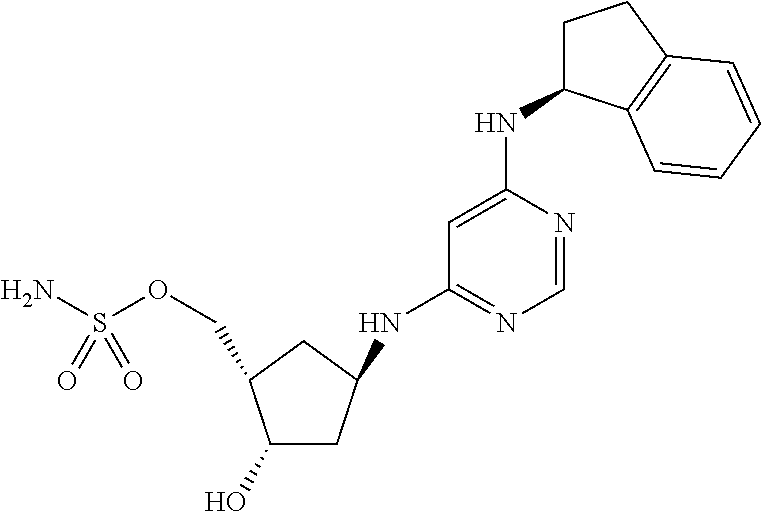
C1(O)CC(NC2=NC=NC(NC3CCC4=C3C=CC=C4)=C2)CC1COS(N)(=O)=O
